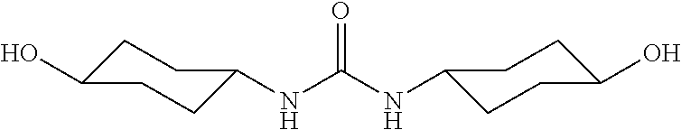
C1C(O)CCC(NC(NC2CCC(O)CC2)=O)C1
